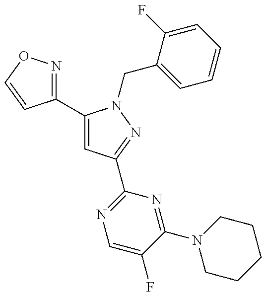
C1(C2=CC(C3=NC=C(F)C(N4CCCCC4)=N3)=NN2CC2=CC=CC=C2F)=NOC=C1
